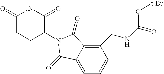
C1(=O)CCC(N2C(=O)C3=C(CNC(=O)O[t-Bu])C=CC=C3C2=O)C(=O)N1
